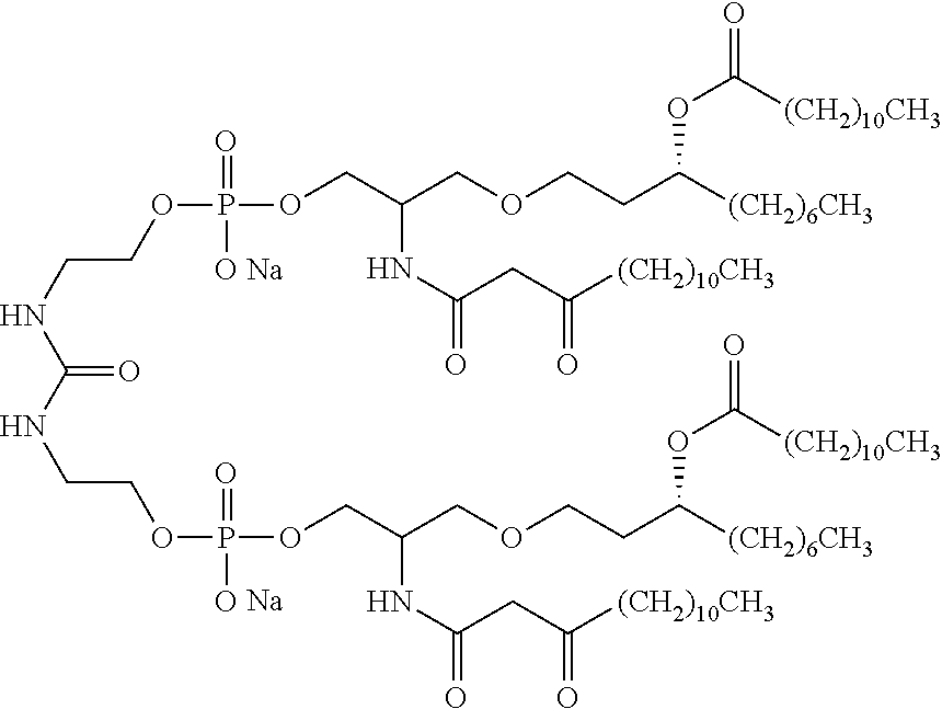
O(P(OCC(COCCC([(CH2)6CH3])OC([(CH2)10CH3])=O)NC(CC([(CH2)10CH3])=O)=O)(=O)O)CCNC(NCCOP(OCC(COCCC([(CH2)6CH3])OC([(CH2)10CH3])=O)NC(CC([(CH2)10CH3])=O)=O)(=O)O)=O.[Na].[Na]
